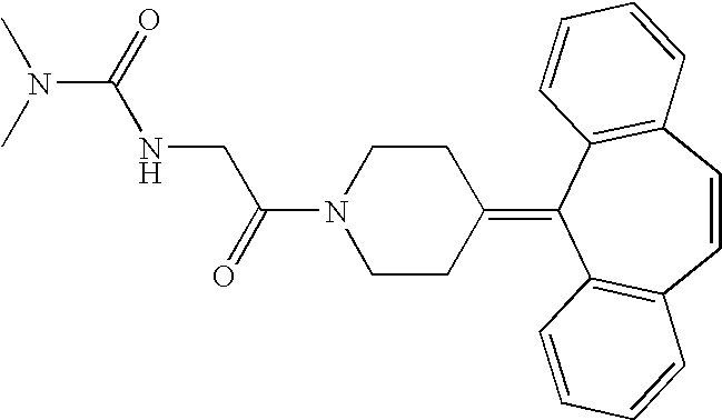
N1(C(CNC(=O)N(C)C)=O)CCC(=C2C3=C(C=CC4=C2C=CC=C4)C=CC=C3)CC1
